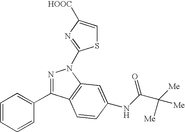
N1=C(C2=CC=CC=C2)C2=C(N1C1=NC([HOOC])=CS1)C=C(NC(=O)C([Me])([Me])[Me])C=C2
